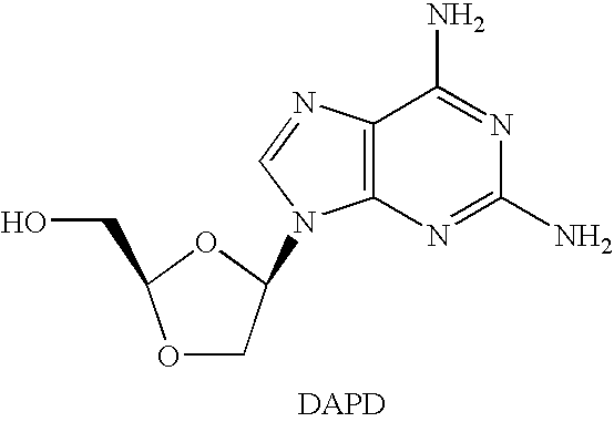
C12=C(N=C(N)N=C1N)N(C1COC(CO)O1)C=N2
